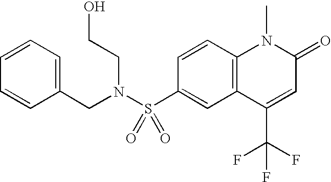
C1=CC2=C(C=C1S(N(CC1=CC=CC=C1)CCO)(=O)=O)C(C(F)(F)F)=CC(=O)N2C
